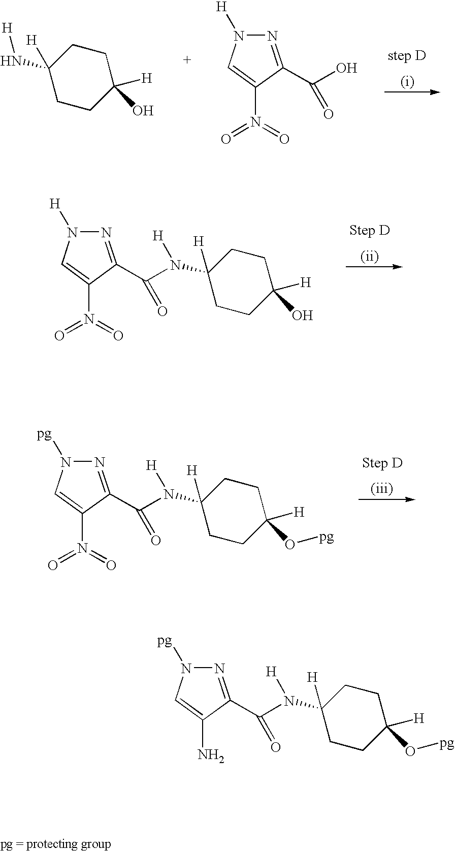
C1C([H])(N[H])CCC([H])(O)C1.N1=C(C(O)=O)C(N(=O)=O)=CN1[H].N1=C(C(N(C2([H])CCC([H])(O)CC2)[H])=O)C(N(=O)=O)=CN1[H].N1=C(C(N(C2([H])CCC([H])(O[pg])CC2)[H])=O)C(N(=O)=O)=CN1[pg].N1=C(C(N(C2([H])CCC([H])(O[pg])CC2)[H])=O)C(N)=CN1[pg]
